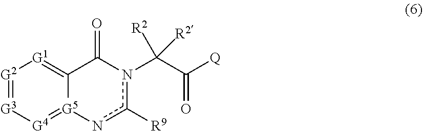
[G2]1=[G3][G4]=[G5]2C(=[G1]1)C(=O)n(C(C(=O)[Q])([R2])[R2])c([R9])n2
